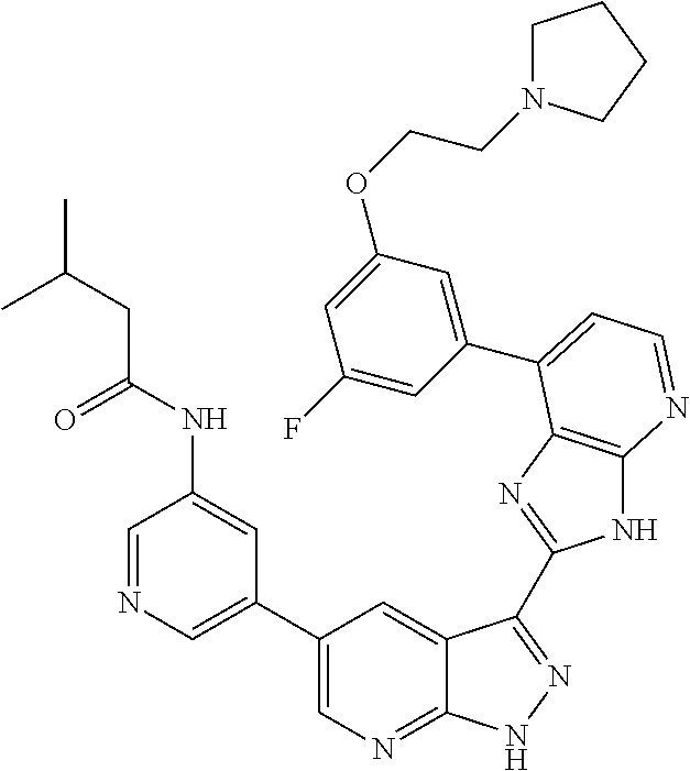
C1(C2=CN=CC(NC(=O)CC(C)C)=C2)=CN=C2C(=C1)C(C1=NC3=C(N1)N=CC=C3C1=CC(OCCN3CCCC3)=CC(F)=C1)=NN2
